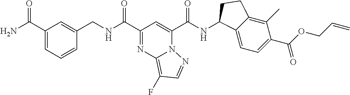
N12C(C(NC3C4=CC=C(C(OCC=C)=O)C(C)=C4CC3)=O)=CC(C(NCC3=CC(C(=O)N)=CC=C3)=O)=NC1=C(F)C=N2
